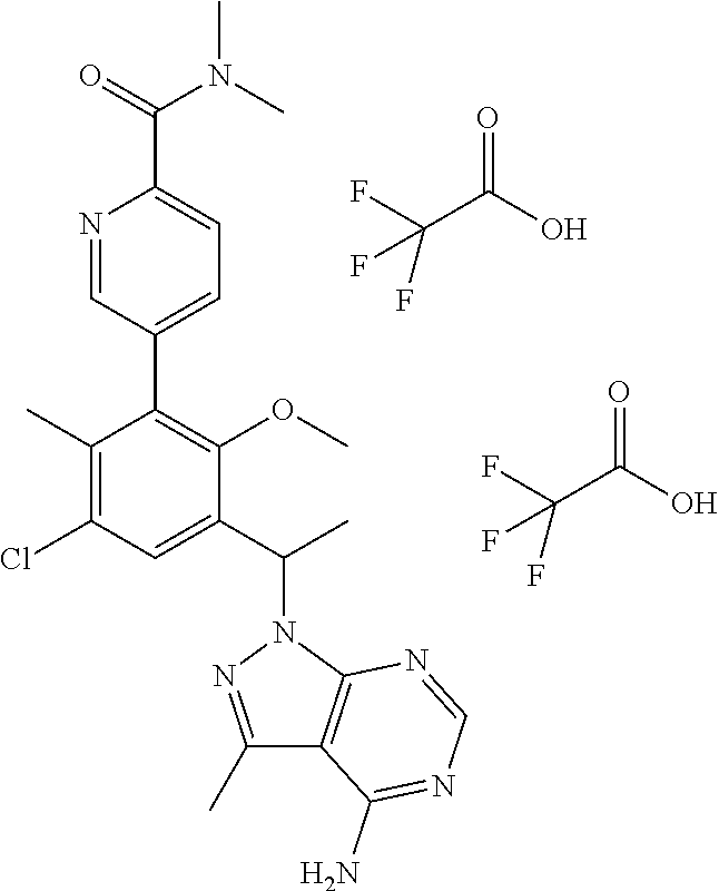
C1(C)=C(Cl)C=C(C(N2N=C(C)C3=C2N=CN=C3N)C)C(OC)=C1C1=CC=C(C(=O)N(C)C)N=C1.C(C(O)=O)(F)(F)F.C(C(O)=O)(F)(F)F
